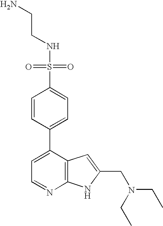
C1=C(C2=CC=C(S(=O)(NCCN)=O)C=C2)C2=C(N=C1)NC(CN(CC)CC)=C2
